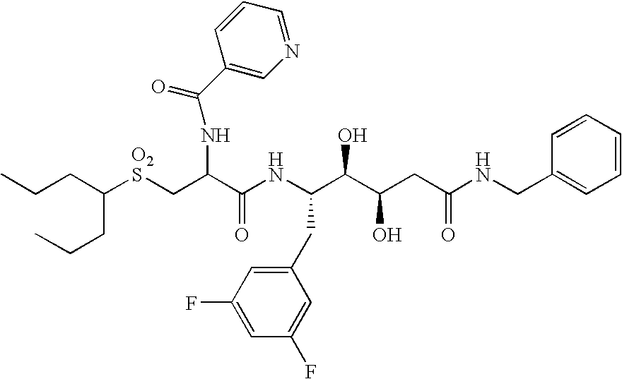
C(CC(CCC)[O2S]CC(C(NC(C(C(CC(NCC1=CC=CC=C1)=O)O)O)CC1=CC(F)=CC(F)=C1)=O)NC(=O)C1=CN=CC=C1)C
